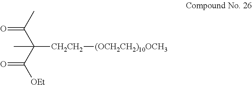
CC(C(C([OEt])=O)(C)[CH2CH2][(OCH2CH2)10OCH3])=O
